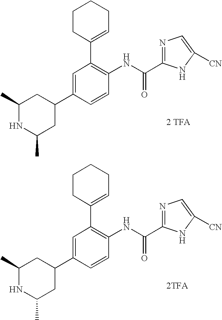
C1CC(C2=C(NC(=O)C3=NC=C([CN])N3)C=CC(C3CC(C)NC(C)C3)=C2)=CCC1.[2 TFA].C1CC(C2=C(NC(=O)C3=NC=C([CN])N3)C=CC(C3CC(C)NC(C)C3)=C2)=CCC1.[2TFA]
